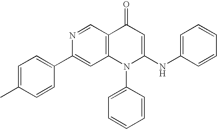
C1(C2=CC3=C(C=N2)C(=O)C=C(NC2=CC=CC=C2)N3C2=CC=CC=C2)=CC=C(C)C=C1
